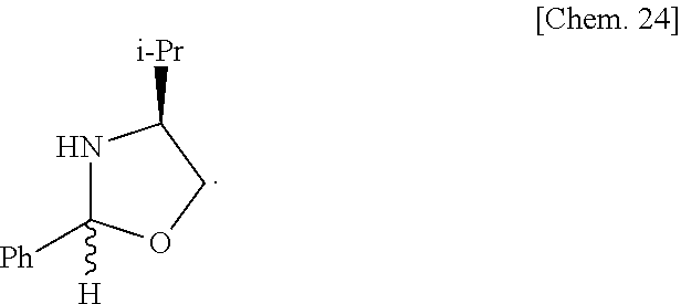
N1C([H])([Ph])OCC1[i-Pr]
